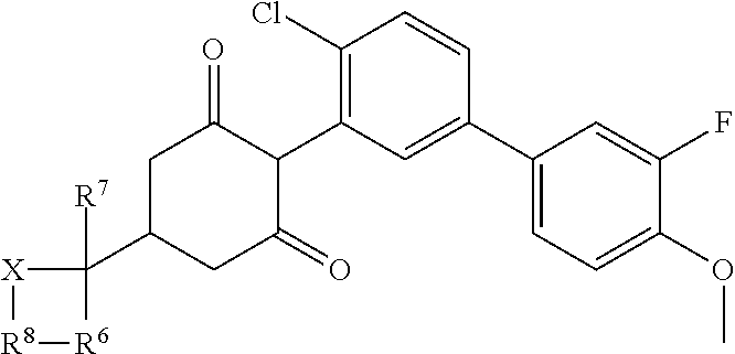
C1(Cl)=C(C2C(=O)CC(C3([R7])[X][R8][R6]3)CC2=O)C=C(C2=CC=C(OC)C(F)=C2)C=C1
